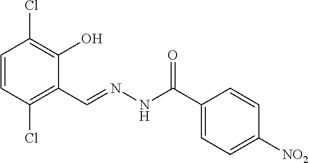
C1=CC(Cl)=C(C=NNC(C2=CC=C([NO2])C=C2)=O)C(O)=C1Cl
